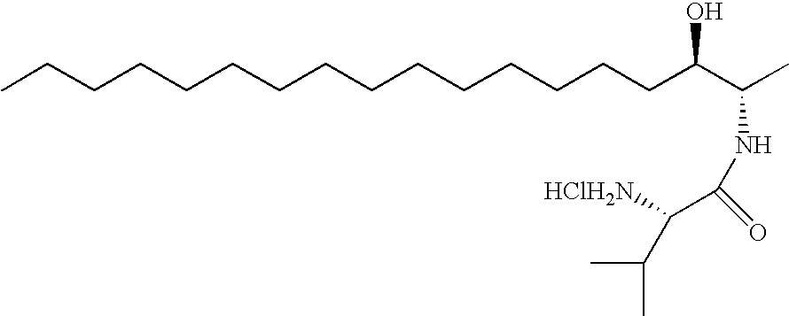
CCCCCCCCCCCCCCCC(C(C)NC(C(C(C)C)[HClH2N])=O)O
